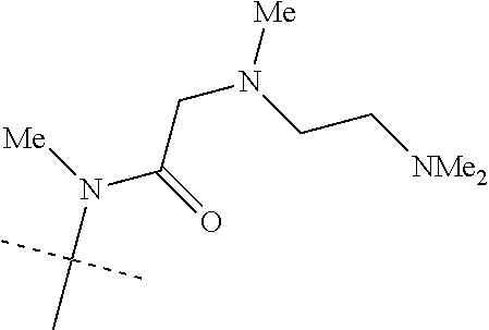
[Me]N(CC[NMe2])CC(N([Me])C(C)(C)C)=O
